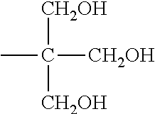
CC([CH2OH])([CH2OH])[CH2OH]
